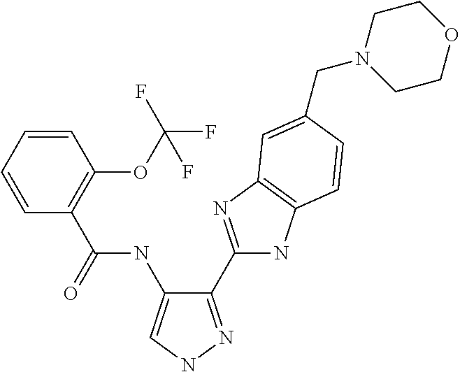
C1=CC=CC(OC(F)(F)F)=C1C(NC1=CNN=C1C1=NC2=C(N1)C=CC(CN1CCOCC1)=C2)=O
